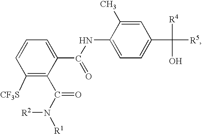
C1([CF3S])=C(C(N([R1])[R2])=O)C(C(NC2=CC=C(C([R5])([R4])O)C=C2C)=O)=CC=C1
